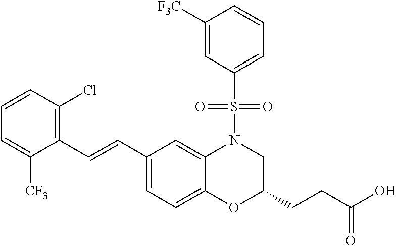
C1(C=CC2=C(Cl)C=CC=C2[CF3])=CC=C2C(=C1)N(S(=O)(C1=CC=CC([F3C])=C1)=O)CC(CCC(=O)O)O2
